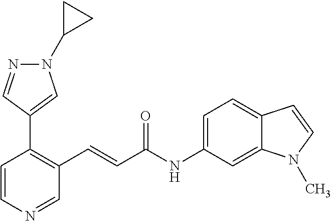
C1=CN=CC(C=CC(NC2=CC=C3C(=C2)N(C)C=C3)=O)=C1C1=CN(C2CC2)N=C1
